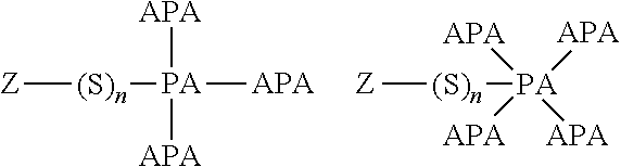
[Z][(S)n][PA]([APA])([APA])[APA].[Z][(S)n][PA]([APA])([APA])([APA])[APA]
